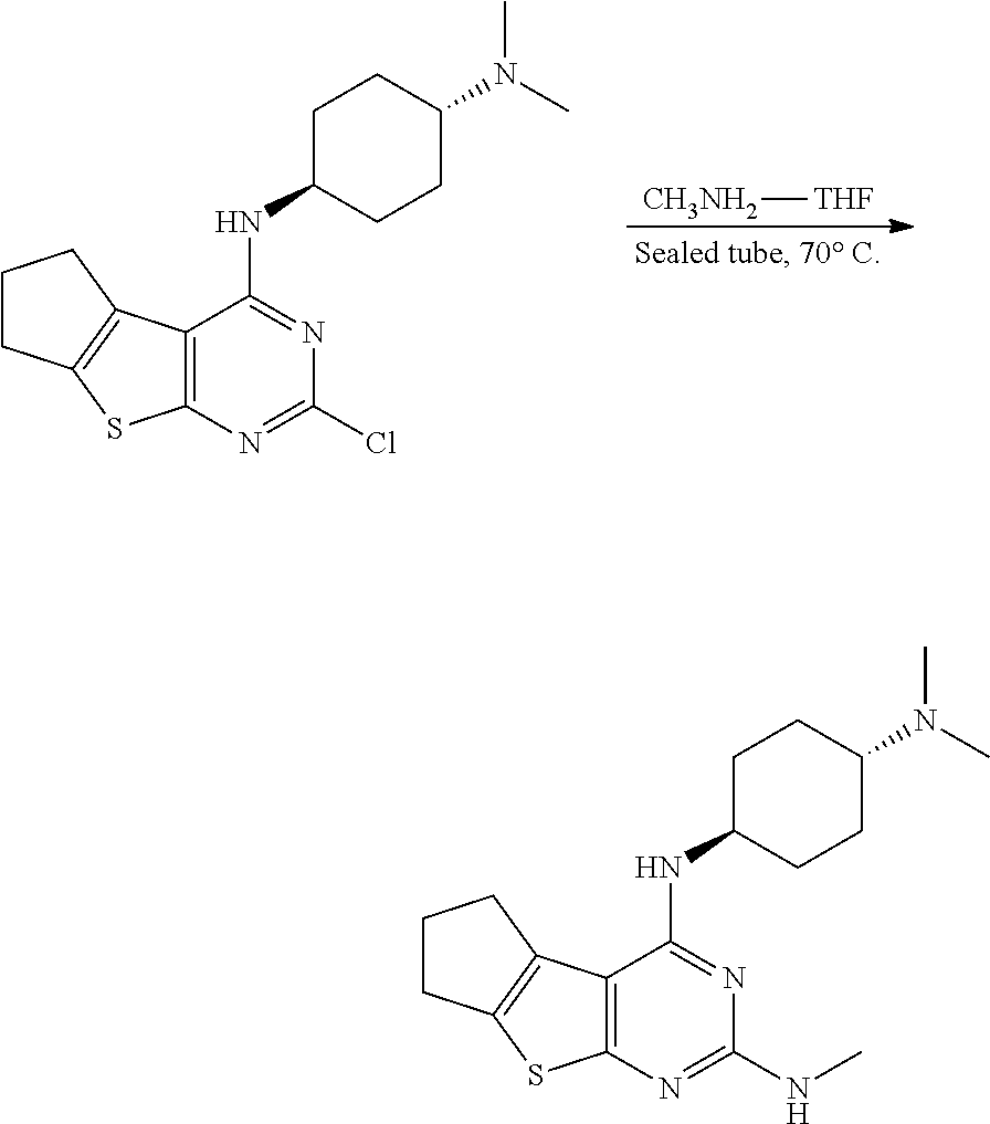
C12=C(N=C(NC)N=C1NC1CCC(N(C)C)CC1)SC1=C2CCC1.C12=C(N=C(Cl)N=C1NC1CCC(N(C)C)CC1)SC1=C2CCC1.[CH3NH2][THF]
